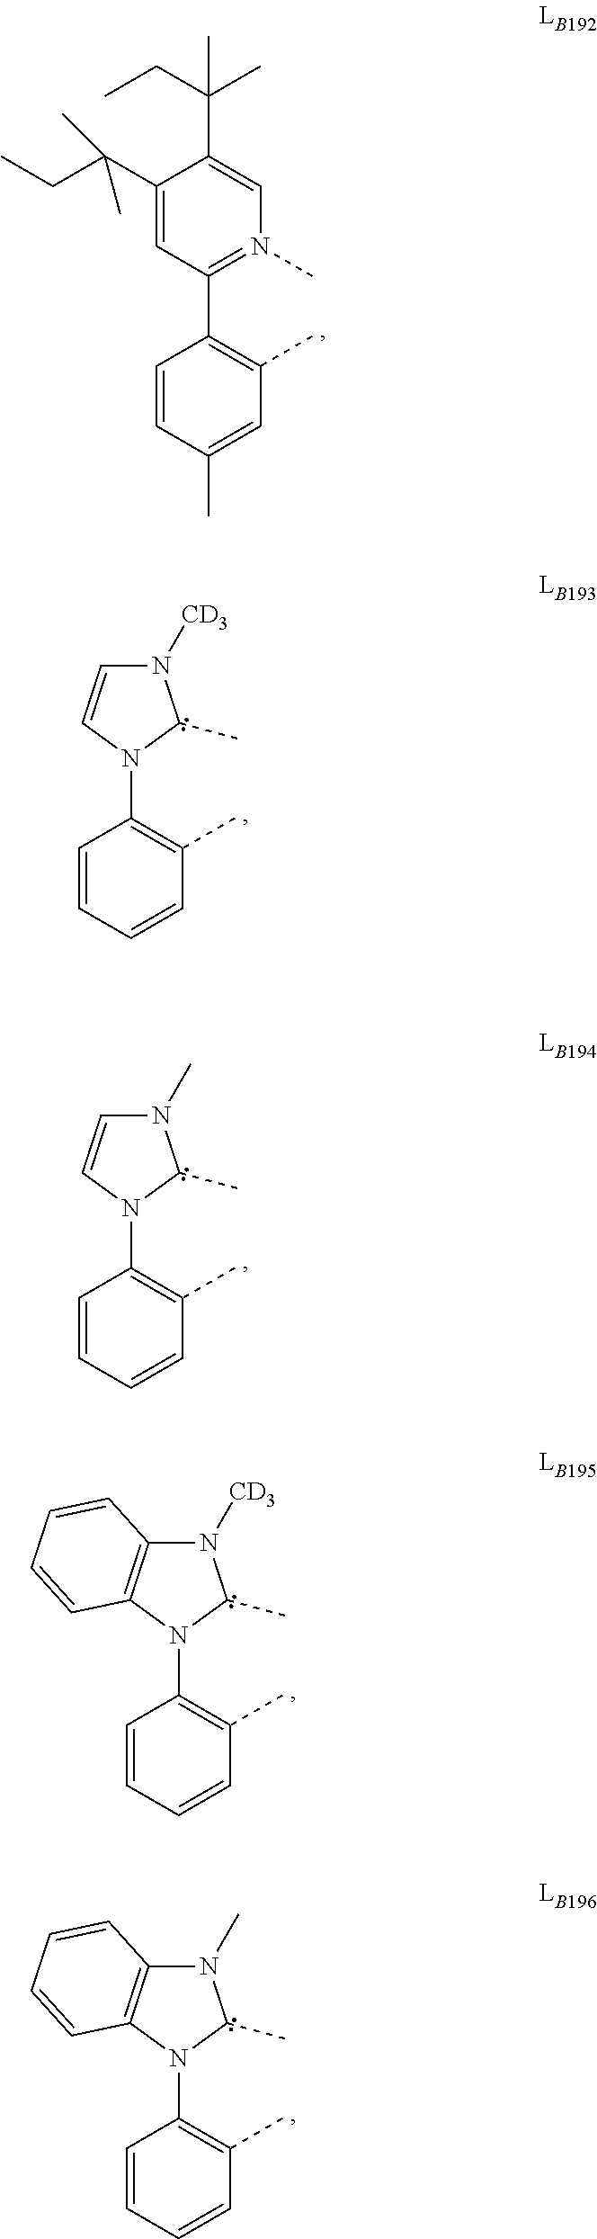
C1(C2=C(C)C=C(C)C=C2)=N(C)C=C(C(CC)(C)C)C(C(CC)(C)C)=C1.N1(C2=C(C)C=CC=C2)C(C)N([CD3])C=C1.N1(C2=C(C)C=CC=C2)C(C)N(C)C=C1.N1(C2=C(C)C=CC=C2)C(C)N([CD3])C2=C1C=CC=C2.N1(C2=C(C)C=CC=C2)C(C)N(C)C2=C1C=CC=C2
